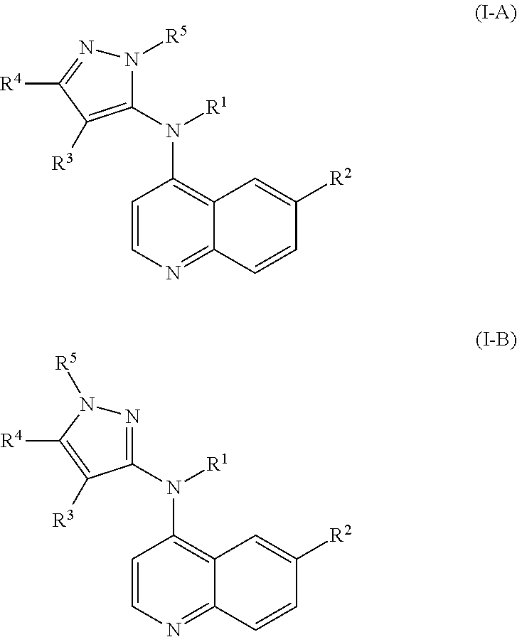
C1=CN=C2C(=C1N(C1=C([R3])C([R4])=NN1[R5])[R1])C=C([R2])C=C2.C1=CN=C2C(=C1N(C1=NN([R5])C([R4])=C1[R3])[R1])C=C([R2])C=C2
